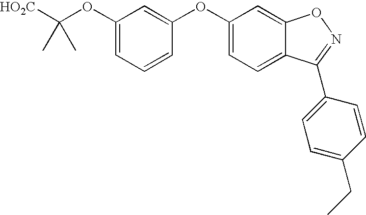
C(OC1=CC=CC(OC2=CC=C3C(=C2)ON=C3C2=CC=C(CC)C=C2)=C1)([HO2C])(C)C
